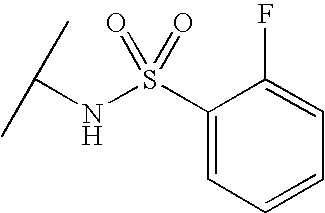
C(NS(C1=CC=CC=C1F)(=O)=O)(C)C
